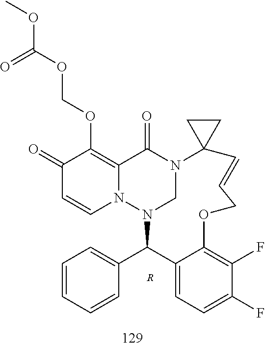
C1(=O)C=CN2C(=C1OCOC(OC)=O)C(=O)N1CN2C(C2=CC=CC=C2)C2=CC=C(F)C(F)=C2OCC=CC12CC2.[R]
